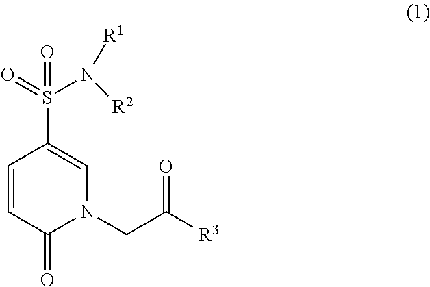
C1=CC(=O)N(CC([R3])=O)C=C1S(=O)(N([R2])[R1])=O
